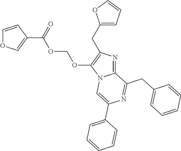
C1(C(=O)OCOC2=C(CC3=CC=CO3)N=C3N2C=C(C2=CC=CC=C2)N=C3CC2=CC=CC=C2)=COC=C1
